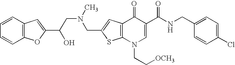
C(C1=CC2=C(S1)N(CC[OCH3])C=C(C(NCC1=CC=C(Cl)C=C1)=O)C2=O)N(CC(O)C1=CC2=C(O1)C=CC=C2)C
